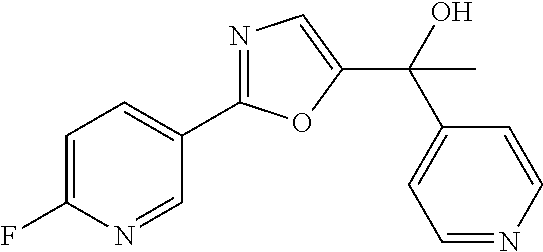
C1=C(F)N=CC(C2=NC=C(C(O)(C3=CC=NC=C3)C)O2)=C1
